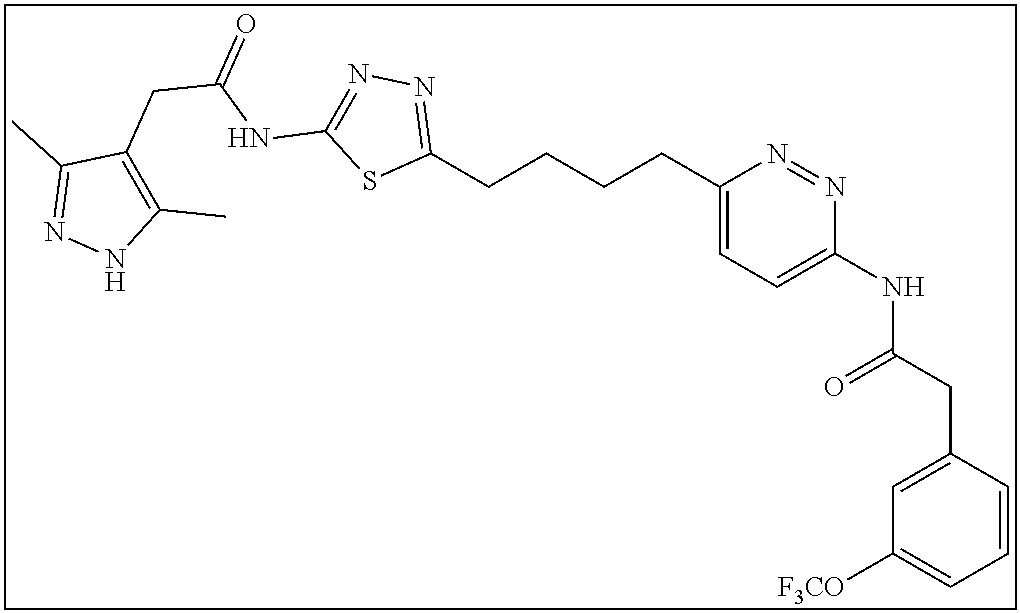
C1(CCCCC2=CC=C(NC(CC3=CC([F3CO])=CC=C3)=O)N=N2)=NN=C(NC(CC2=C(C)NN=C2C)=O)S1
